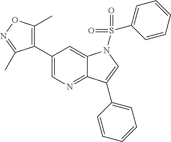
C1(C2=C(C)ON=C2C)=CN=C2C(=C1)N(S(=O)(C1=CC=CC=C1)=O)C=C2C1=CC=CC=C1
